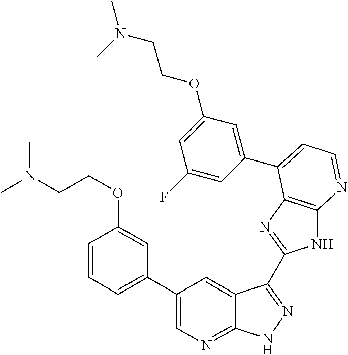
C1(C2=CC=CC(OCCN(C)C)=C2)=CN=C2C(=C1)C(C1=NC3=C(N1)N=CC=C3C1=CC(OCCN(C)C)=CC(F)=C1)=NN2
